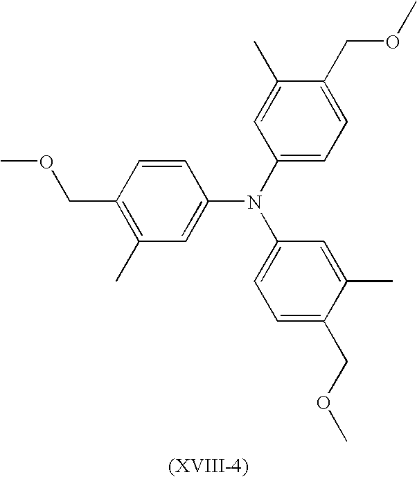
C1(C)=C(COC)C=CC(N(C2=CC=C(COC)C(C)=C2)C2=CC=C(COC)C(C)=C2)=C1
